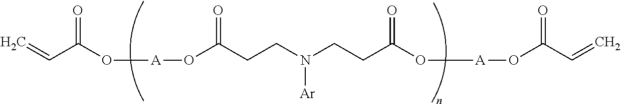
C=CC(=O)O[A]OC(=O)CCN([Ar])CCC(O[A]OC(C=C)=O)=O
